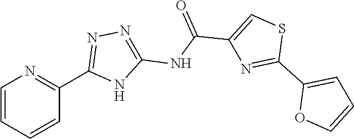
C1=CC=CC(C2=NN=C(NC(C3=CSC(C4=CC=CO4)=N3)=O)N2)=N1
